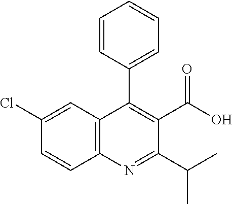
C12=C(C=C(Cl)C=C1)C(C1=CC=CC=C1)=C(C(O)=O)C(C(C)C)=N2
